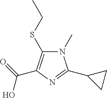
N1(C)C(SCC)=C(C(=O)O)N=C1C1CC1
